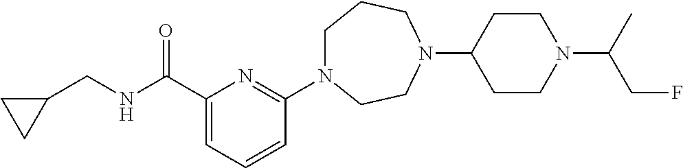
C1N(C2=NC(C(NCC3CC3)=O)=CC=C2)CCN(C2CCN(C(C)CF)CC2)CC1
